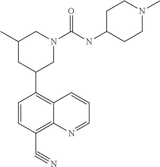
C1(C#N)=C2C(=C(C3CC(C)CN(C(NC4CCN(C)CC4)=O)C3)C=C1)C=CC=N2
